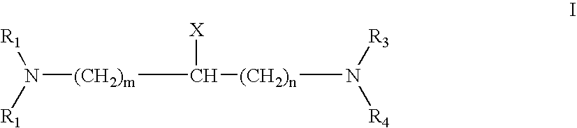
[(CH2)m](N([R1])[R1])C([X])[(CH2)n]N([R3])[R4]
